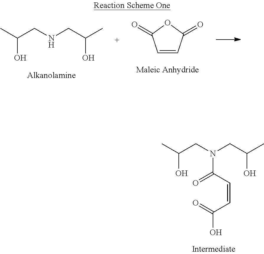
CC(CN(CC(C)O)C(C=CC(O)=O)=O)O.CC(CNCC(C)O)O.C1=CC(=O)OC1=O
